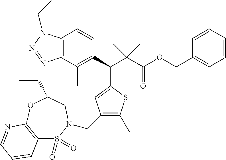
C12=C(C(C)=C(C(C(C(OCC3=CC=CC=C3)=O)(C)C)C3=CC(CN4S(=O)(=O)C5=C(OC(CC)C4)N=CC=C5)=C(C)S3)C=C1)N=NN2CC
